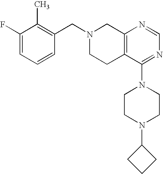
C1(CN2CCC3=C(C2)N=CN=C3N2CCN(C3CCC3)CC2)=C(C)C(F)=CC=C1
